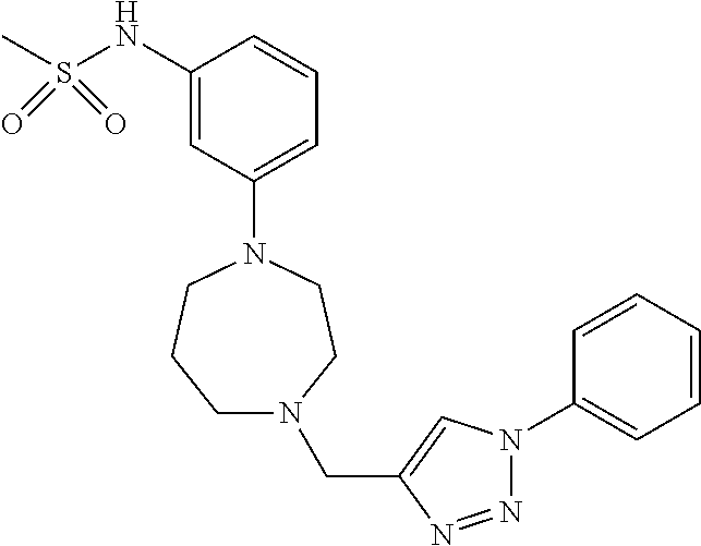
C1(NS(C)(=O)=O)=CC(N2CCCN(CC3=CN(C4=CC=CC=C4)N=N3)CC2)=CC=C1
